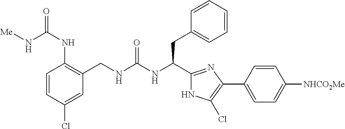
C1(Cl)=CC(CNC(NC(CC2=CC=CC=C2)C2=NC(C3=CC=C([NHCO2Me])C=C3)=C(Cl)N2)=O)=C(NC(=O)N[Me])C=C1
